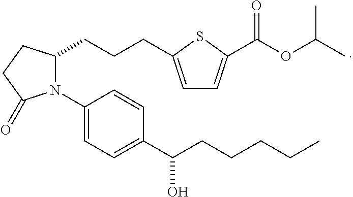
C1(CCCC2=CC=C(C(OC(C)C)=O)S2)N(C2=CC=C(C(CCCCC)O)C=C2)C(=O)CC1
